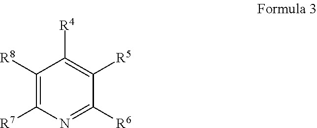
C1([R8])=C([R7])N=C([R6])C([R5])=C1[R4]
